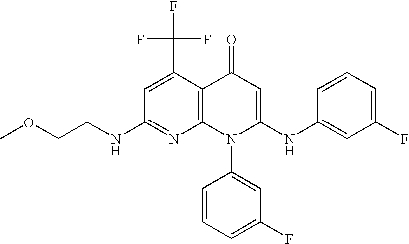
C1(NCCOC)=NC2=C(C(C(F)(F)F)=C1)C(=O)C=C(NC1=CC(F)=CC=C1)N2C1=CC(F)=CC=C1
